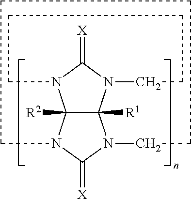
C12([R2])C([R1])(N3C(=[X])N1CCCCC3)N1C(=[X])N2CCCCC1
